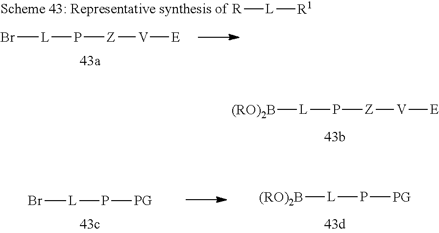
[(RO)2B][L]P[Z][V][E].[R][L][R1].Br[L]P[Z][V][E].Br[L]P[PG].[(RO)2B][L]P[PG]
